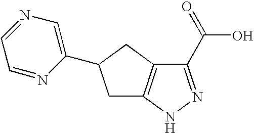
C12=C(C(C(=O)O)=NN1)CC(C1=CN=CC=N1)C2
